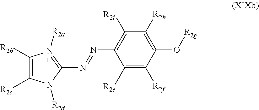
[R2c]C1=C([R2b])N([R2a])=C(N=NC2=C([R2i])C([R2h])=C(O[R2g])C([R2f])=C2[R2e])N1[R2d]
